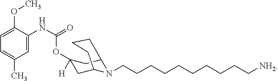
C1(OC)=CC=C(C)C=C1NC(OC1([H])CC2N(CCCCCCCCCC[NH2])C(C1)CCC2)=O
